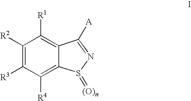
C1([R2])=C([R3])C([R4])=C2C(=C1[R1])C([A])=NS2=[(O)n]
